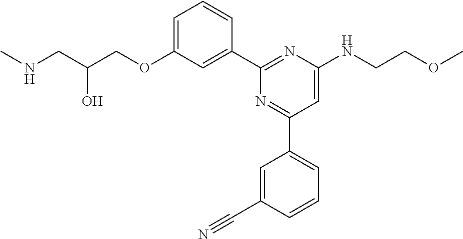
N(CC(COC1=CC=CC(C2=NC(NCCOC)=CC(C3=CC=CC(C#N)=C3)=N2)=C1)O)C
